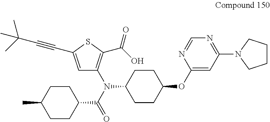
C1=C(C#CC(C)(C)C)SC(C(O)=O)=C1N(C(=O)C1CCC(C)CC1)C1CCC(OC2=CC(N3CCCC3)=NC=N2)CC1
